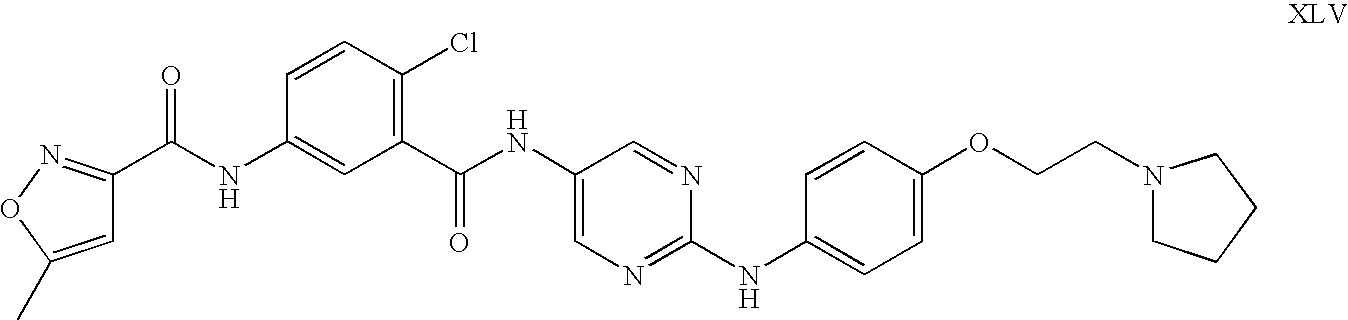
C(NC1=CC(C(NC2=CN=C(NC3=CC=C(OCCN4CCCC4)C=C3)N=C2)=O)=C(Cl)C=C1)(=O)C1=NOC(C)=C1
